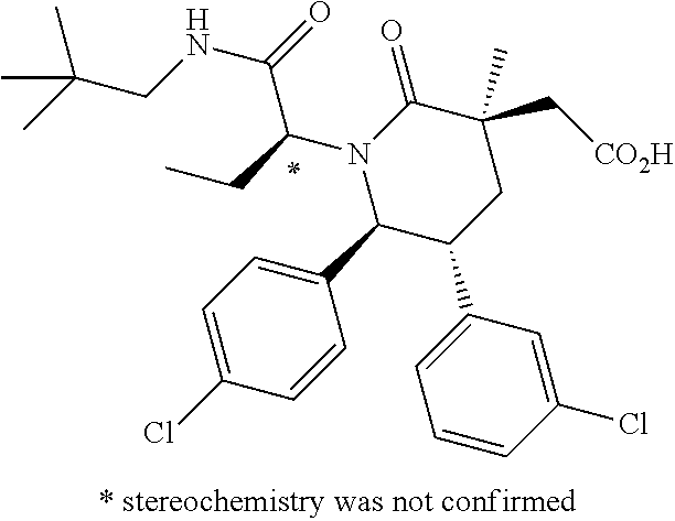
N1(C(CC)C(NCC(C)(C)C)=O)C(C2=CC=C(Cl)C=C2)C(C2=CC=CC(Cl)=C2)CC(C)(C[CO2H])C1=O
